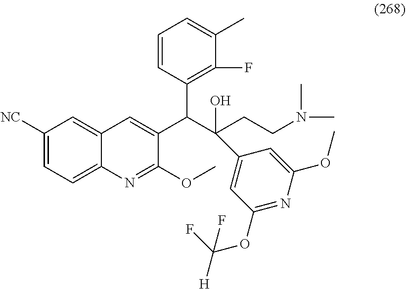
C1([NC])=CC=C2C(=C1)C=C(C(C(CCN(C)C)(O)C1=CC(OC(F)([H])F)=NC(OC)=C1)C1=C(F)C(C)=CC=C1)C(OC)=N2
